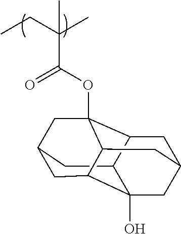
C1C2C3(OC(C(CC)(C)C)=O)CC4CC5C(O)(CC1CC35)C2C4
